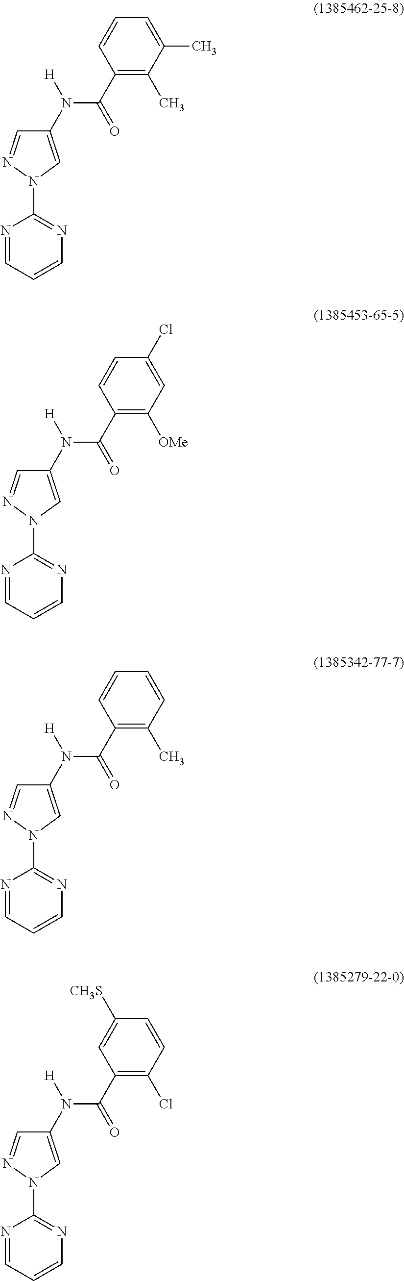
C1(N(C(C2=C(C)C(C)=CC=C2)=O)[H])=CN(C2=NC=CC=N2)N=C1.C1(N(C(C2=C([OMe])C=C(Cl)C=C2)=O)[H])=CN(C2=NC=CC=N2)N=C1.C1(N(C(C2=C(C)C=CC=C2)=O)[H])=CN(C2=NC=CC=N2)N=C1.C1(N(C(C2=C(Cl)C=CC([CH3S])=C2)=O)[H])=CN(C2=NC=CC=N2)N=C1
